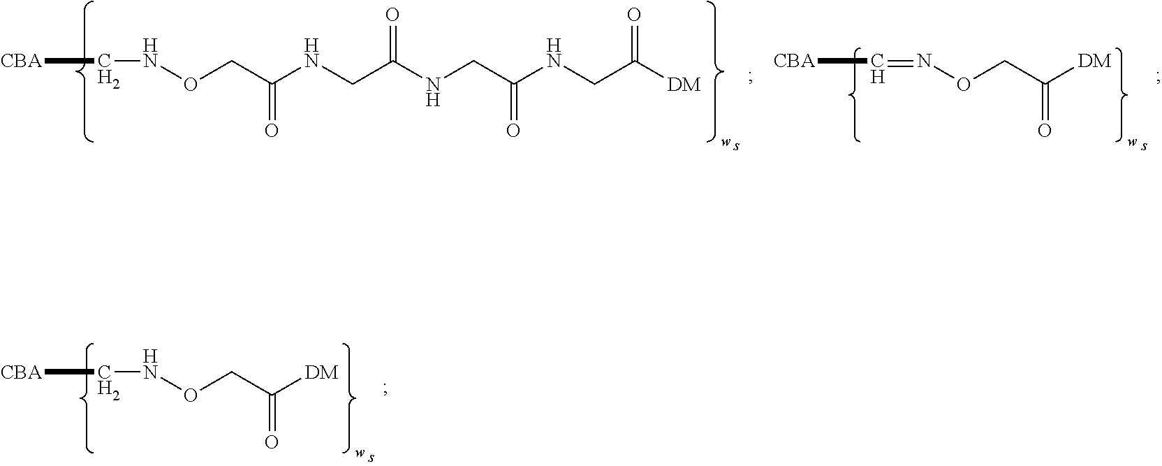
[CBA]CNOCC(NCC(=O)NCC(=O)NCC([DM])=O)=O.[CBA]C=NOCC(=O)[DM].[CBA]CNOCC(=O)[DM]
